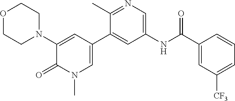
O1CCN(C2=CC(C3=CC(NC(C4=CC([CF3])=CC=C4)=O)=CN=C3C)=CN(C)C2=O)CC1
